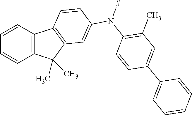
C12=C(C=CC=C1)C1=C(C2(C)C)C=C(N(C2=C(C)C=C(C3=CC=CC=C3)C=C2)[#])C=C1
